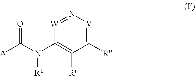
C1([Ru])=[V]N=[W]C(N(C([A])=O)[R1])=C1[Rt]
